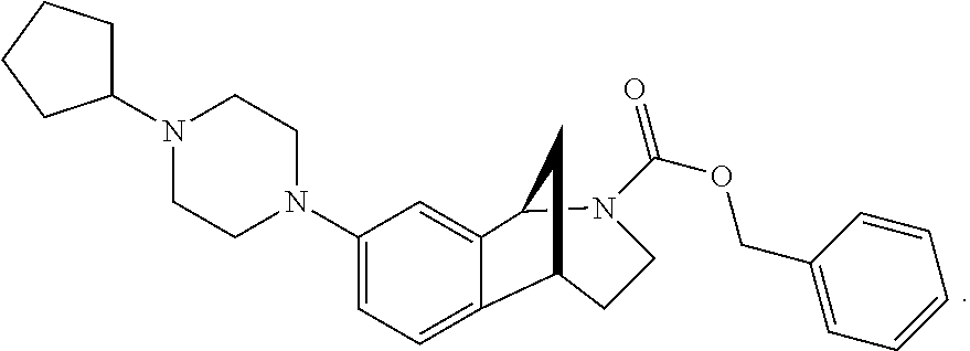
N1(C(OCC2=CC=CC=C2)=O)C2C3=CC(N4CCN(C5CCCC5)CC4)=CC=C3C(CC1)C2
